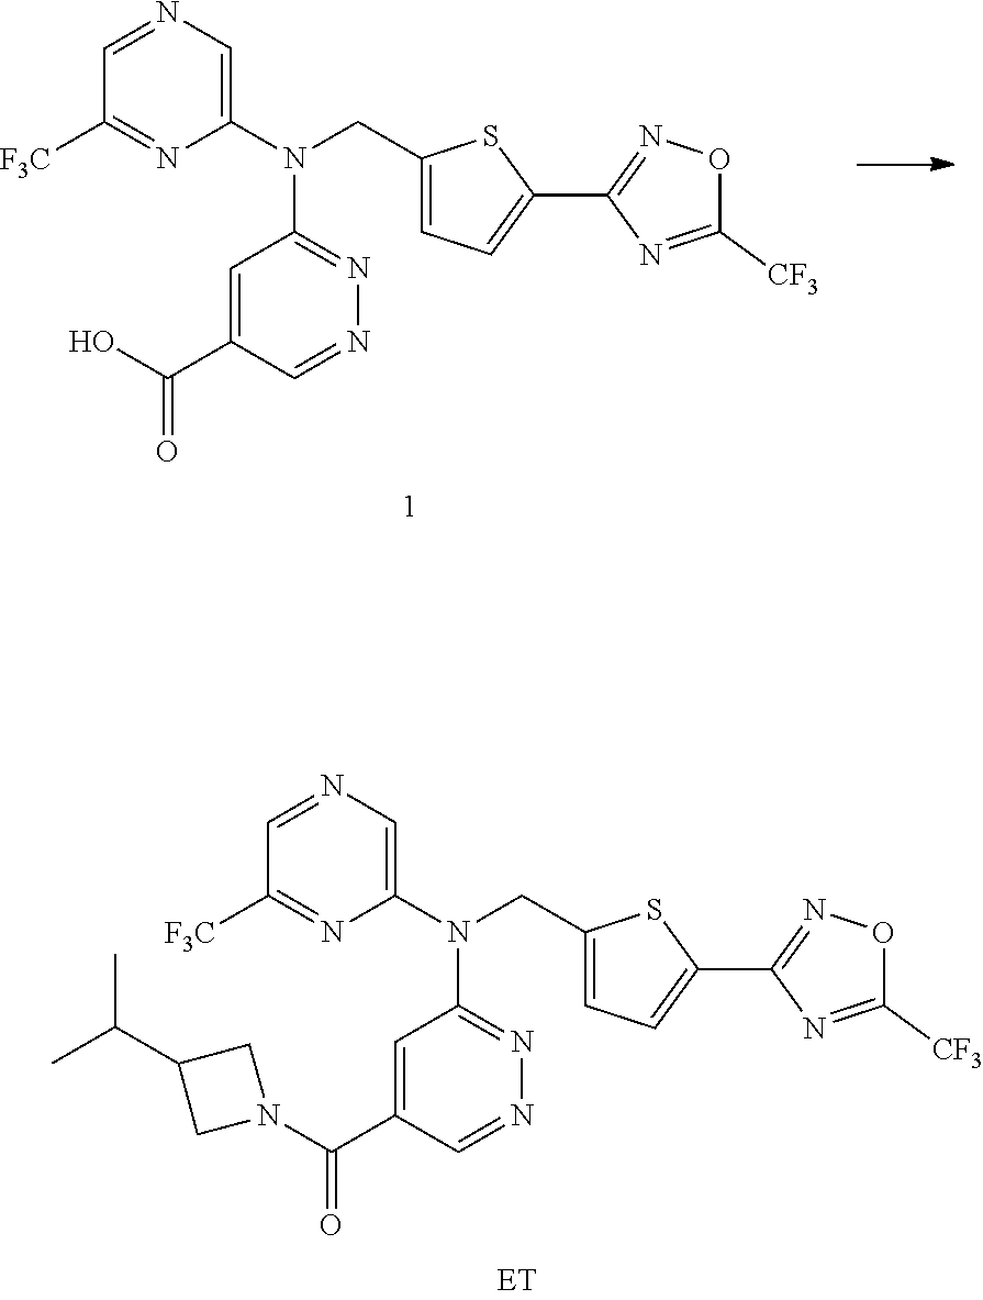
N1=C(N(C2=CN=CC([F3C])=N2)CC2=CC=C(C3=NOC([CF3])=N3)S2)C=C(C(O)=O)C=N1.N1=C(N(C2=CN=CC([F3C])=N2)CC2=CC=C(C3=NOC([CF3])=N3)S2)C=C(C(N2CC(C(C)C)C2)=O)C=N1
